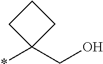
*C1(CO)CCC1
